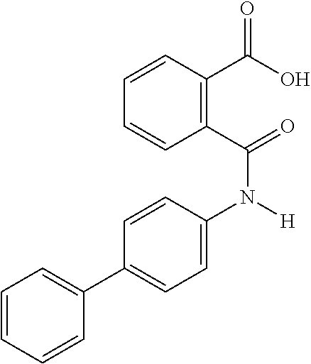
C1=CC=CC(C2=CC=C(N([H])C(C3=C(C(O)=O)C=CC=C3)=O)C=C2)=C1
